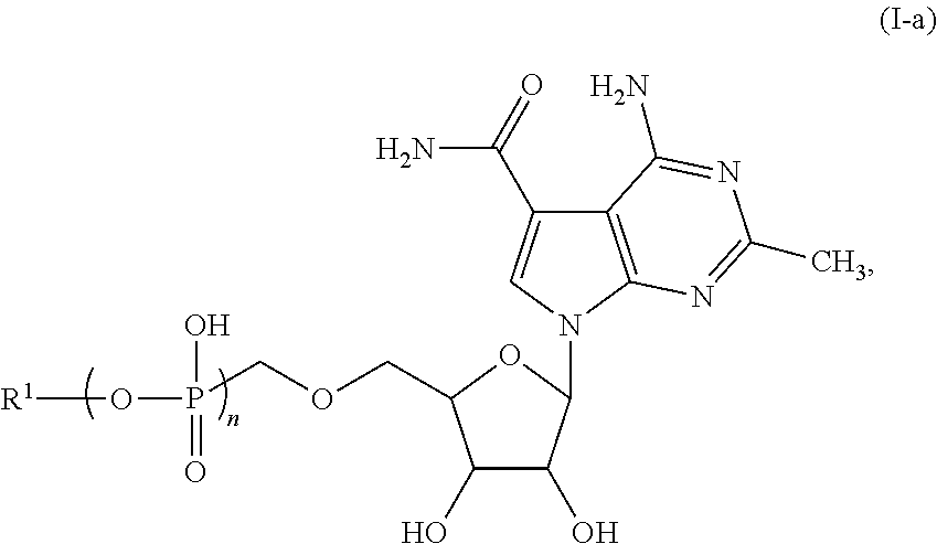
C12=C(N(C3C(O)C(O)C(COCP(O[R1])(O)=O)O3)C=C1C(=O)N)N=C(C)N=C2N
